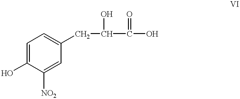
C1=C(O)C([NO2])=CC(CC(C(O)=O)O)=C1
